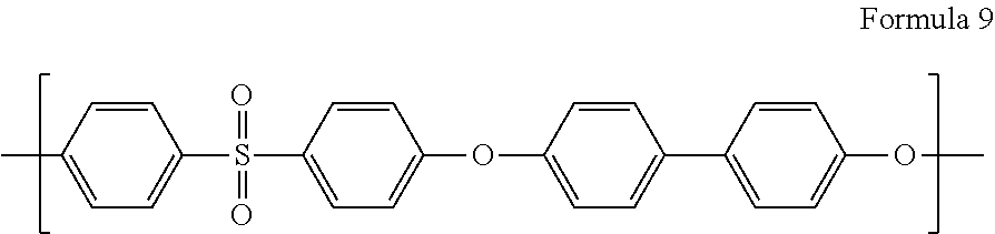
C1=CC(C)=CC=C1S(=O)(=O)C1=CC=C(OC2=CC=C(C3=CC=C(OC)C=C3)C=C2)C=C1
